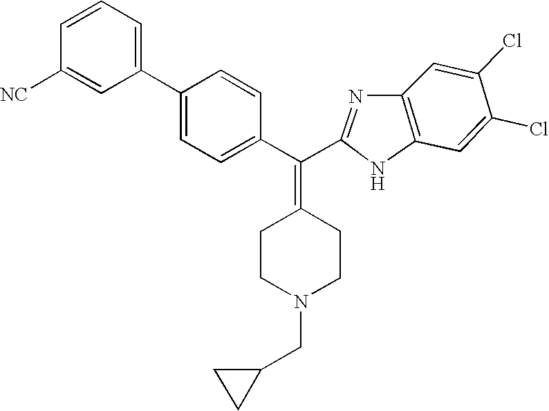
C1=C(Cl)C(Cl)=CC2=C1N=C(C(C1=CC=C(C3=CC=CC([NC])=C3)C=C1)=C1CCN(CC3CC3)CC1)N2
